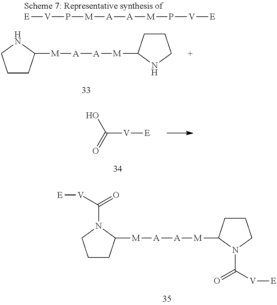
C1CC([M][A][A][M]C2CCCN2)NC1.C([V][E])(=O)O.C1CC([M][A][A][M]C2CCCN2C([V][E])=O)N(C([V][E])=O)C1.[E][V]P[M][A][A][M]P[V][E]
